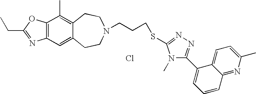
Cl.C12=C(C=C3C(=C1C)CCN(CCCSC1=NN=C(C4=CC=CC5=NC(C)=CC=C45)N1C)CC3)N=C(CC)O2
